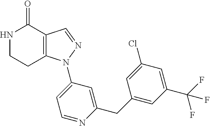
C12=C(C=NN1C1=CC=NC(CC3=CC(C(F)(F)F)=CC(Cl)=C3)=C1)C(=O)NCC2
